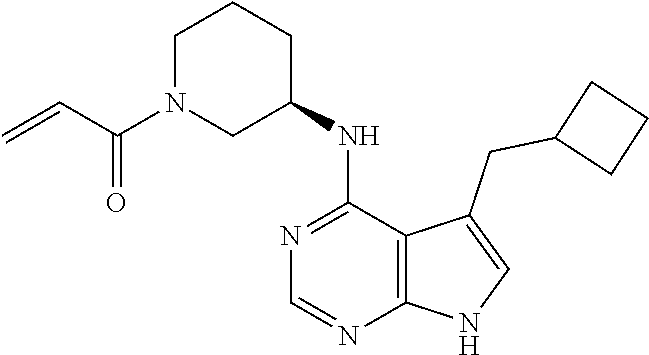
N1=C(NC2CCCN(C(C=C)=O)C2)C2=C(N=C1)NC=C2CC1CCC1
